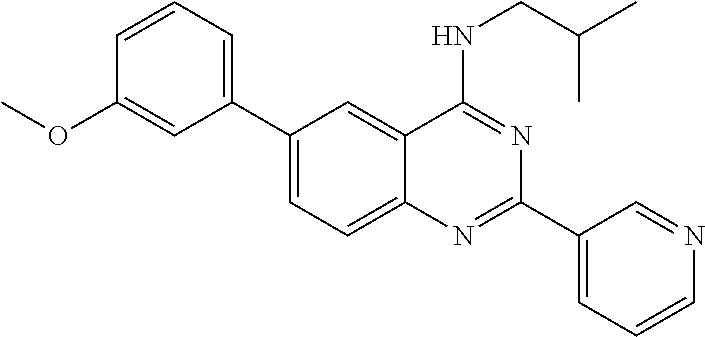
C1(C2=CC=CC(OC)=C2)=CC=C2C(=C1)C(NCC(C)C)=NC(C1=CC=CN=C1)=N2
